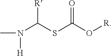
CN(C(SC(=O)O[R])[R])[H]
